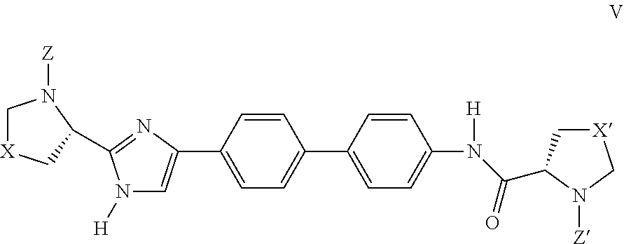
C1(C2=CN([H])C(C3C[X]CN3[Z])=N2)=CC=C(C2=CC=C(N(C(=O)C3C[X]CN3[Z])[H])C=C2)C=C1
